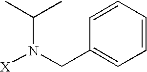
[X]N(C(C)C)CC1=CC=CC=C1
